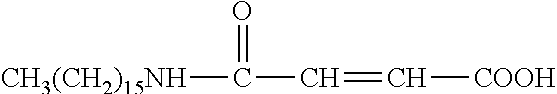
[CH3(CH2)15NH]C(=O)C=C[COOH]
